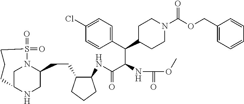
C1C2NCC(CCC3C(NC(C(NC(=O)OC)C(C4=CC=C(Cl)C=C4)C4CCN(C(OCC5=CC=CC=C5)=O)CC4)=O)CCC3)N1S(=O)(=O)CCC2
